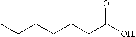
C(CCCCC([OH])=O)C
